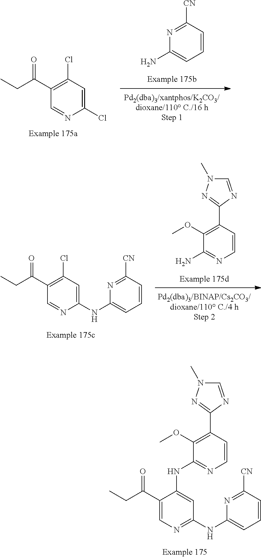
C1=NC(Cl)=CC(Cl)=C1C(CC)=O.C1(N)=CC=CC([CN])=N1.C1(NC2=NC=C(C(CC)=O)C(NC3=NC=CC(C4=NN(C)C=N4)=C3OC)=C2)=CC=CC([CN])=N1.C1(N)=NC=CC(C2=NN(C)C=N2)=C1OC.C1(NC2=CC(Cl)=C(C(CC)=O)C=N2)=CC=CC([CN])=N1
